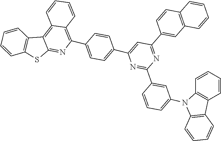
C1=CC2=C(N(C3=CC=CC(C4=NC(C5=CC=C(C6=C7C(=C8C9=C(SC8=N6)C=CC=C9)C=CC=C7)C=C5)=CC(C5=CC6=C(C=CC=C6)C=C5)=N4)=C3)C3=C2C=CC=C3)C=C1
